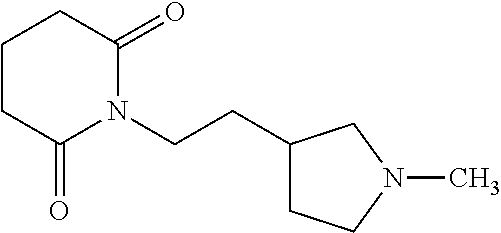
C1(CCN2C(=O)CCCC2=O)CN(C)CC1
